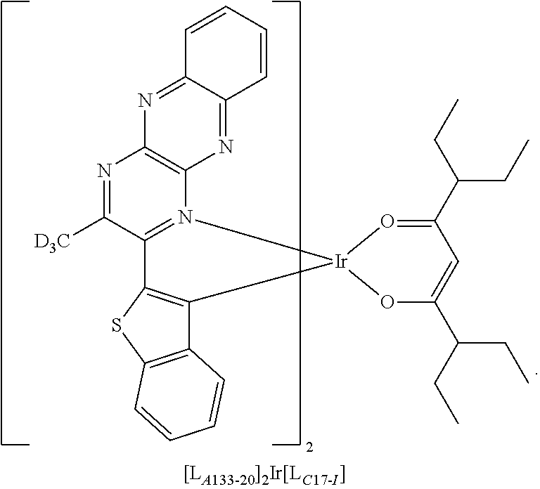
C12=C(N=C([D3C])C3=N1[Ir]1(OC(C(CC)CC)=CC(C(CC)CC)=O1)C1=C3SC3=C1C=CC=C3)N=C1C(=N2)C=CC=C1
